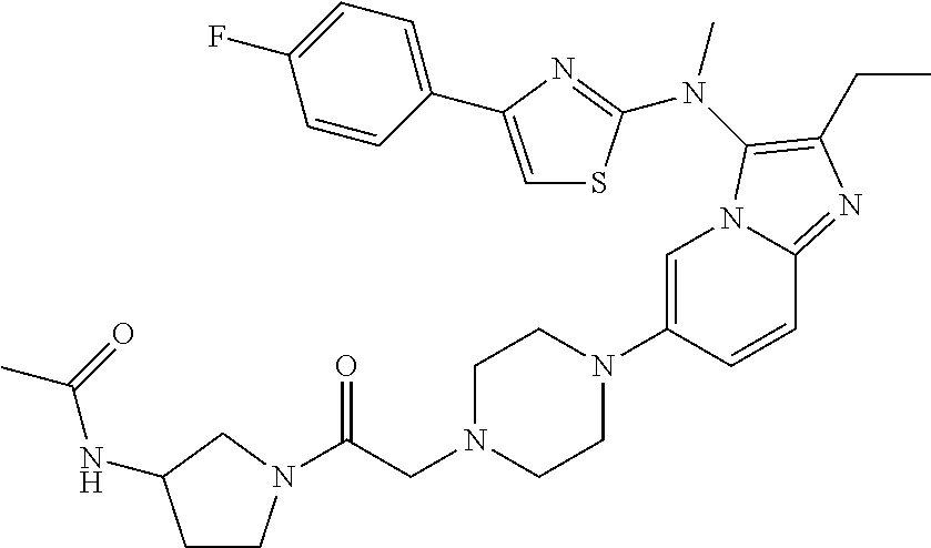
C1=C(N2CCN(CC(=O)N3CCC(NC(C)=O)C3)CC2)C=CC2=NC(CC)=C(N(C)C3=NC(C4=CC=C(F)C=C4)=CS3)N12
